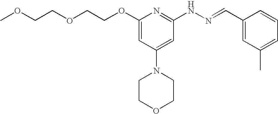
O(CCOC1=CC(N2CCOCC2)=CC(NN=CC2=CC(C)=CC=C2)=N1)CCOC
